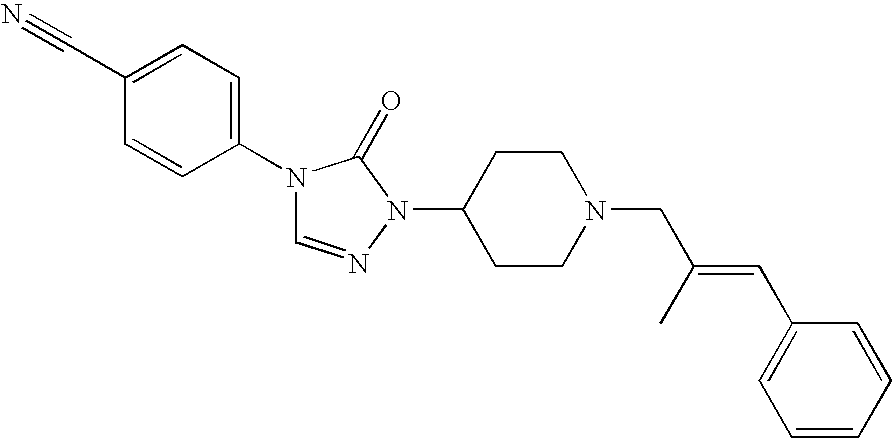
C1(N2C=NN(C3CCN(CC(=CC4=CC=CC=C4)C)CC3)C2=O)=CC=C(C#N)C=C1
